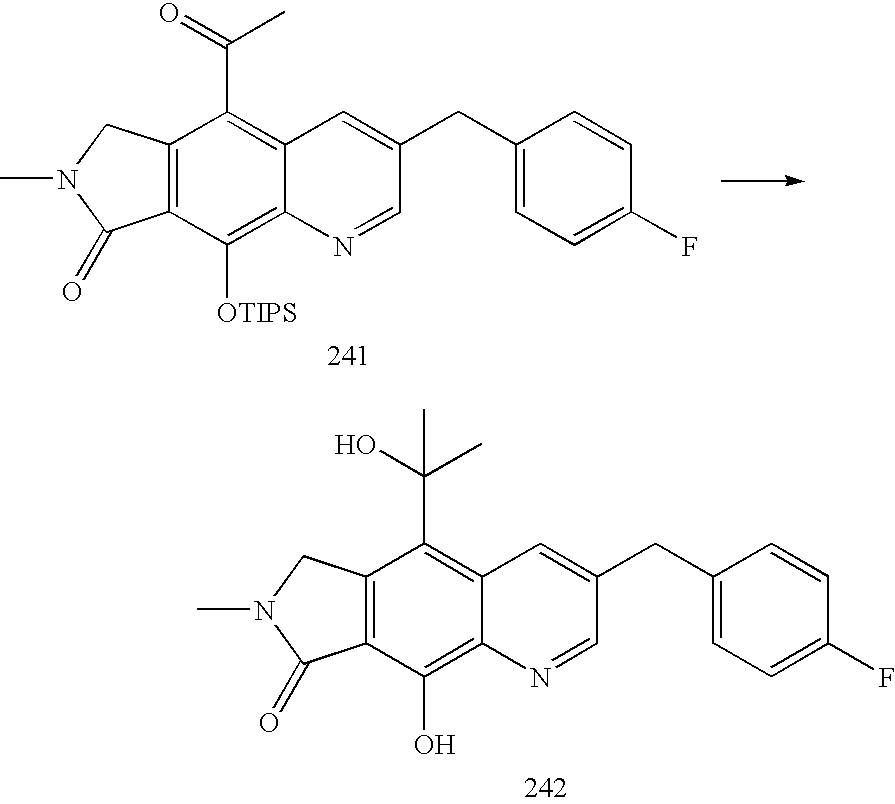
C12=C(CN(C)C1=O)C(C(C)=O)=C1C(=C2[OTIPS])N=CC(CC2=CC=C(F)C=C2)=C1.C12=C(CN(C)C1=O)C(C(C)(O)C)=C1C(=C2O)N=CC(CC2=CC=C(F)C=C2)=C1
